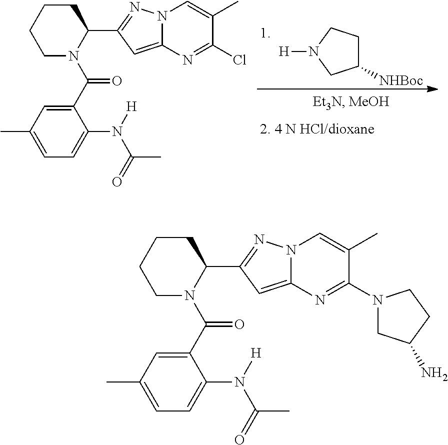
[H]N1CC([NHBoc])CC1.C1CCCN(C(C2=CC(C)=CC=C2N([H])C(C)=O)=O)C1C1=NN2C(=C1)N=C(Cl)C(C)=C2.C1CCCN(C(C2=CC(C)=CC=C2N([H])C(C)=O)=O)C1C1=NN2C(=C1)N=C(N1CC(N)CC1)C(C)=C2
